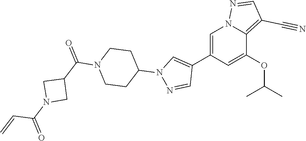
C1=C(C2=CN(C3CCN(C(C4CN(C(=O)C=C)C4)=O)CC3)N=C2)C=C(OC(C)C)C2=C(C#N)C=NN12
